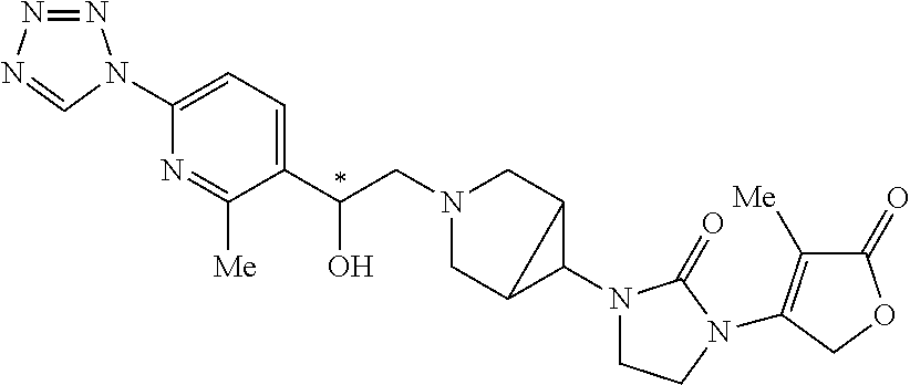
C(CN1CC2C(N3CCN(C4=C([Me])C(=O)OC4)C3=O)C2C1)(C1=CC=C(N2N=NN=C2)N=C1[Me])O
